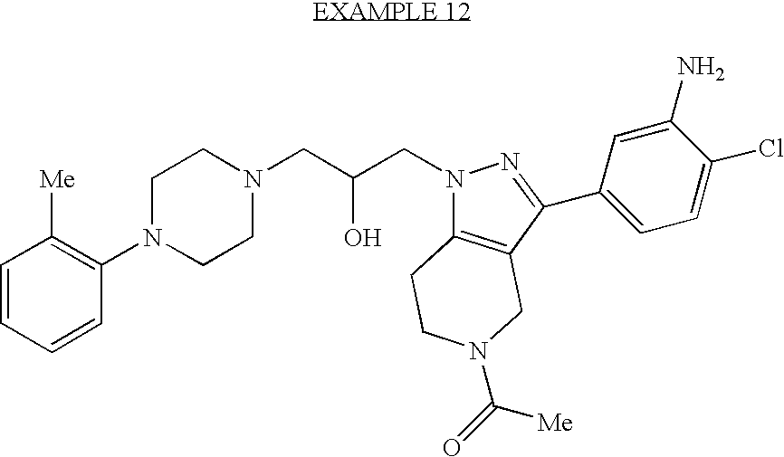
C1=CC=CC(N2CCN(CC(CN3C4=C(CN(C(=O)[Me])CC4)C(C4=CC=C(Cl)C(N)=C4)=N3)O)CC2)=C1[Me]
